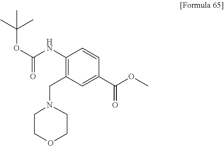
C1(NC(OC(C)(C)C)=O)=C(CN2CCOCC2)C=C(C(OC)=O)C=C1
